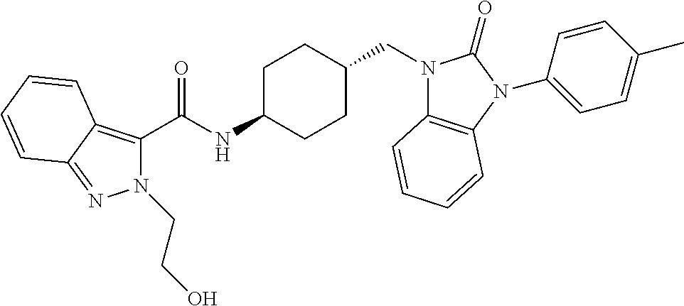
N1(CCO)C(C(NC2CCC(CN3C4=C(N(C5=CC=C(C)C=C5)C3=O)C=CC=C4)CC2)=O)=C2C(=N1)C=CC=C2
